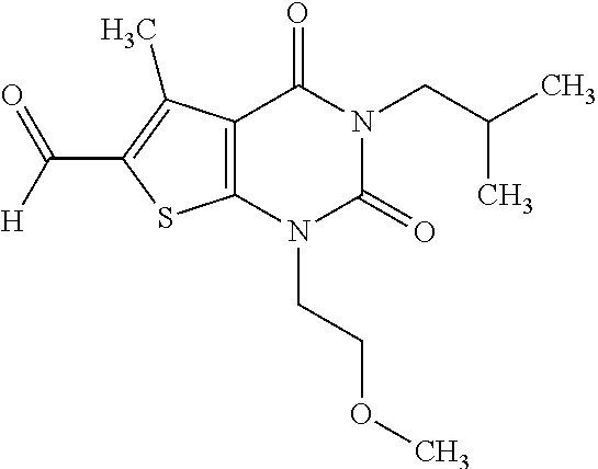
C12=C(N(CCOC)C(=O)N(CC(C)C)C1=O)SC(C([H])=O)=C2C
